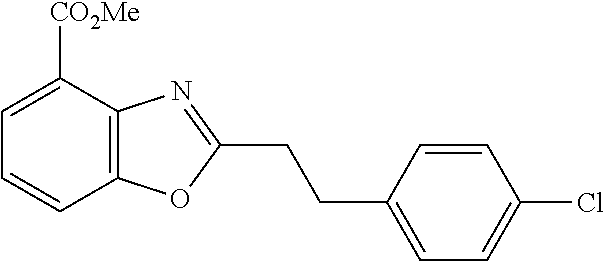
C1([CO2Me])=CC=CC2=C1N=C(CCC1=CC=C(Cl)C=C1)O2
